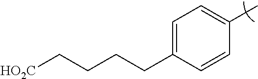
C1=C(CCCC[HO2C])C=CC(C)=C1
